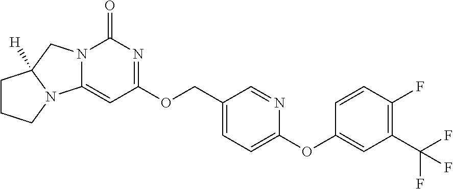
N12C(=CC(OCC3=CC=C(OC4=CC(C(F)(F)F)=C(F)C=C4)N=C3)=NC1=O)N1C([H])(C2)CCC1
